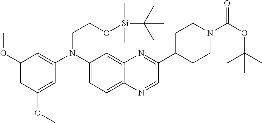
C1(OC)=CC(OC)=CC(N(C2=CC=C3C(=C2)N=C(C2CCN(C(OC(C)(C)C)=O)CC2)C=N3)CCO[Si](C)(C)C(C)(C)C)=C1
